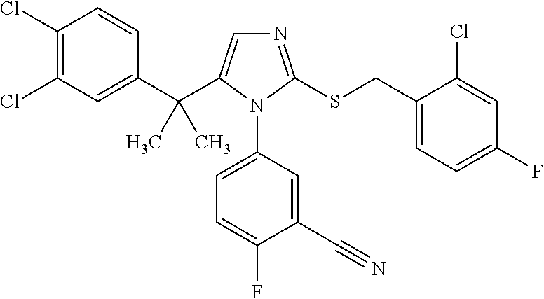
C1(C(C2=CN=C(SCC3=CC=C(F)C=C3Cl)N2C2=CC=C(F)C(C#N)=C2)(C)C)=CC(Cl)=C(Cl)C=C1
